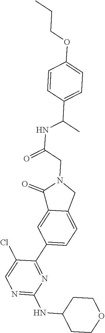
N1=C(NC2CCOCC2)N=C(C2=CC=C3C(=C2)C(=O)N(CC(NC(C2=CC=C(OCCC)C=C2)C)=O)C3)C(Cl)=C1
